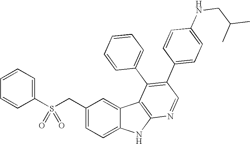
C(C1=CC=C2C(=C1)C1=C(N2)N=CC(C2=CC=C(NCC(C)C)C=C2)=C1C1=CC=CC=C1)S(C1=CC=CC=C1)(=O)=O
